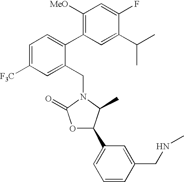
C1(CN2C(C)C(C3=CC=CC(CNC)=C3)OC2=O)=CC([F3C])=CC=C1C1=C([MeO])C=C(F)C(C(C)C)=C1
